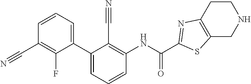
C(C1=C(F)C(C2=CC=CC(NC(=O)C3=NC4=C(CNCC4)S3)=C2C#N)=CC=C1)#N
